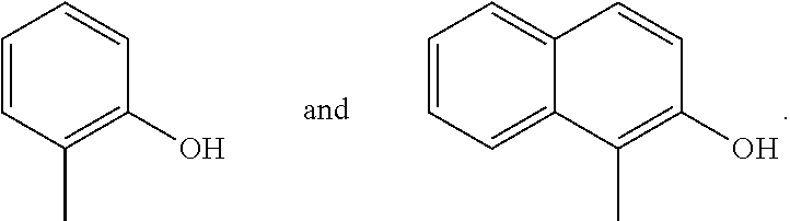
C1=CC(C)=C(O)C=C1.C12=CC=CC=C1C(C)=C(O)C=C2
